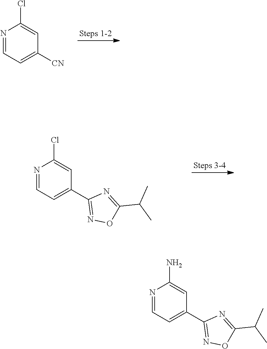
N1=CC=C(C2=NOC(C(C)C)=N2)C=C1Cl.N1=CC=C([CN])C=C1Cl.N1=CC=C(C2=NOC(C(C)C)=N2)C=C1N
